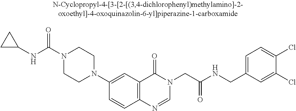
O=C(N1CCN(C2=CC3=C(C=C2)N=CN(CC(NCC2=CC=C(Cl)C(Cl)=C2)=O)C3=O)CC1)NC1CC1
